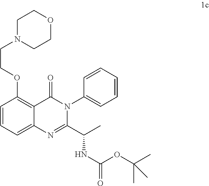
C1=CC=C2C(=C1OCCN1CCOCC1)C(=O)N(C1=CC=CC=C1)C(C(C)NC(=O)OC(C)(C)C)=N2
